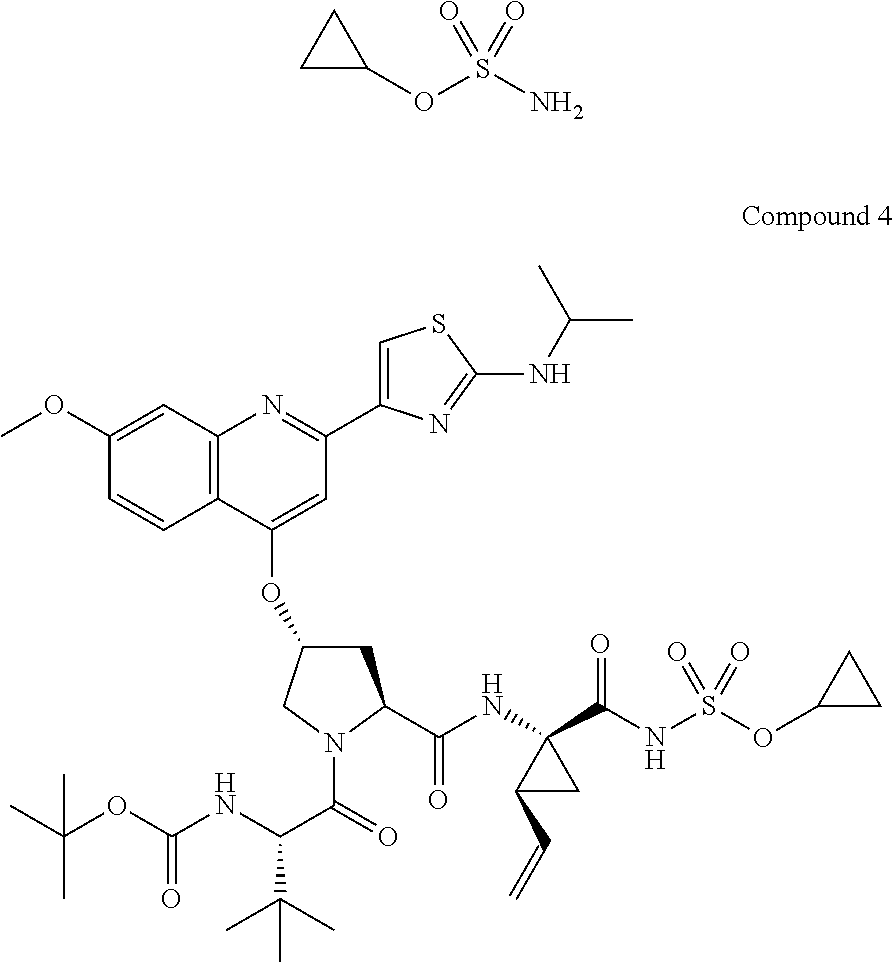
C1C(OS(N)(=O)=O)C1.C12=C(C(OC3CC(C(NC4(C(NS(OC5CC5)(=O)=O)=O)C(C=C)C4)=O)N(C(C(NC(OC(C)(C)C)=O)C(C)(C)C)=O)C3)=CC(C3=CSC(NC(C)C)=N3)=N1)C=CC(OC)=C2
